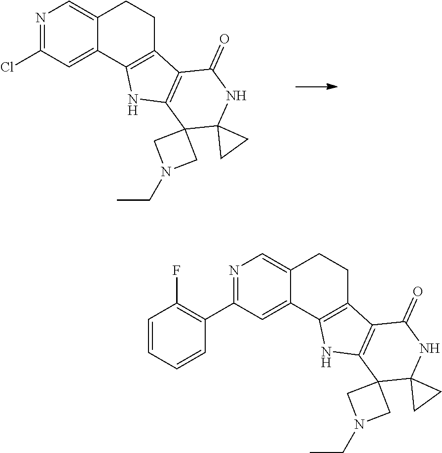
N1=C(Cl)C=C2C(=C1)CCC1=C2NC2=C1C(=O)NC1(C23CN(CC)C3)CC1.N1=C(C2=C(F)C=CC=C2)C=C2C(=C1)CCC1=C2NC2=C1C(=O)NC1(C23CN(CC)C3)CC1
